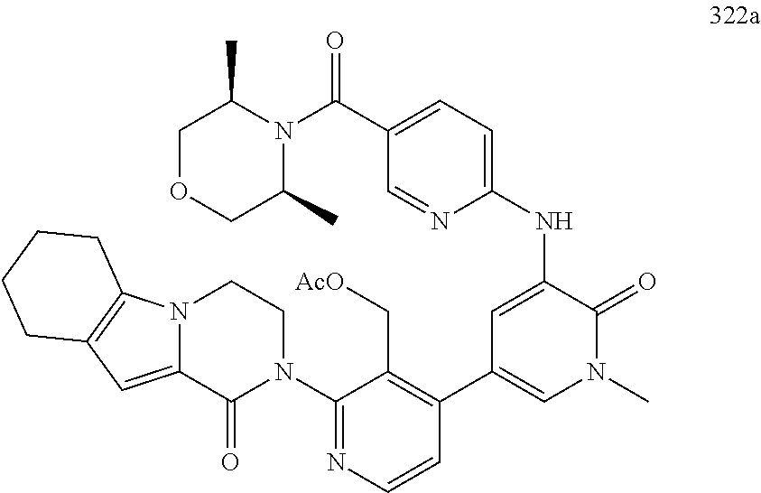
N12C(=CC3=C1CCCC3)C(=O)N(C1=NC=CC(C3=CN(C)C(=O)C(NC4=CC=C(C(N5C(C)COCC5C)=O)C=N4)=C3)=C1C[AcO])CC2
